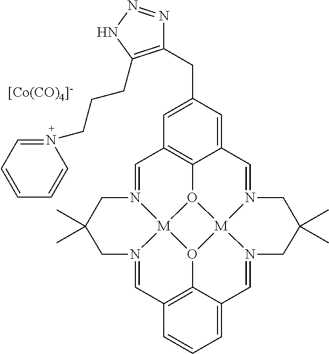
C1=N2[M]34O5C6=C1C=C(CC1=C(CCCN7=CC=CC=C7)NN=N1)C=C6C=N1[M]56O3C3=C(C=N4CC(C)(C)C2)C=CC=C3C=N6CC(C)(C)C1.[[Co(CO)4]-]
